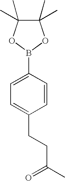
B1(C2=CC=C(CCC(C)=O)C=C2)OC(C)(C)C(C)(C)O1
